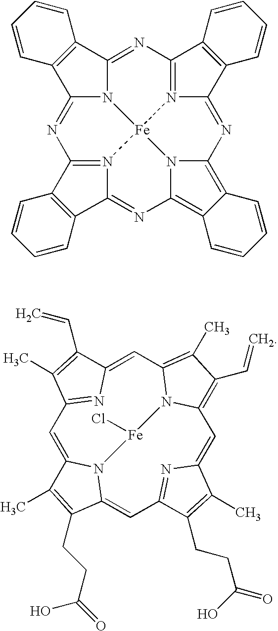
C12=N3C(=NC4=C5C(=C6N=C7N8=C(N=C9N(C(=N1)C1=C9C=CC=C1)[Fe]83N64)C1=C7C=CC=C1)C=CC=C5)C1=C2C=CC=C1.C1=C2N=C(C=C3N4C(=CC5=NC(=CC6=C(C=C)C(C)=C1N6[Fe]4Cl)C(C)=C5CCC(O)=O)C(CCC(O)=O)=C3C)C(C)=C2C=C
